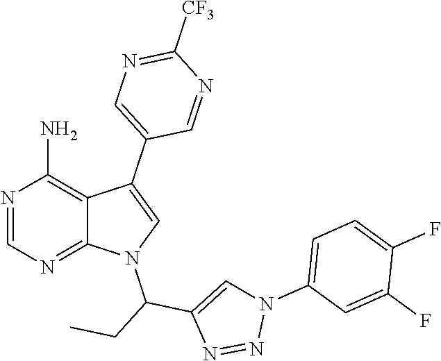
N1=CN=C2C(=C1N)C(C1=CN=C([CF3])N=C1)=CN2C(CC)C1=CN(C2=CC=C(F)C(F)=C2)N=N1
